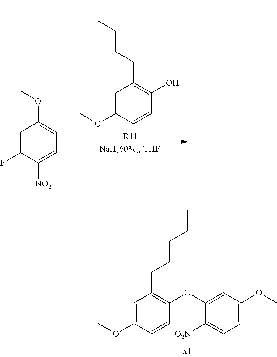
O(C)C1=CC(CCCCC)=C(OC2=CC(OC)=CC=C2[O2N])C=C1.O(C)C1=CC(CCCCC)=C(O)C=C1.[R11].COC1=CC=C([NO2])C(F)=C1
